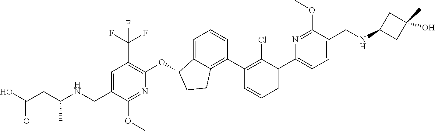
O(C1C2=CC=CC(C3=C(Cl)C(C4=CC=C(CNC5CC(C)(O)C5)C(OC)=N4)=CC=C3)=C2CC1)C1=C(C(F)(F)F)C=C(CNC(CC(O)=O)C)C(OC)=N1
